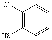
C1(Cl)=C(S)C=CC=C1
